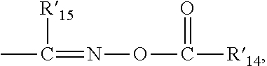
CC([R15])=NOC(=O)[R14]
